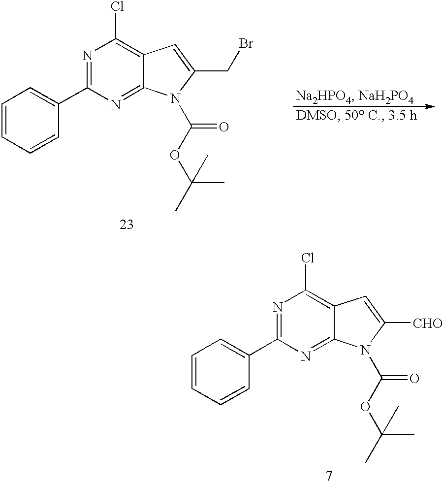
C1=CC=CC(C2=NC(Cl)=C3C(=N2)N(C(=O)OC(C)(C)C)C([CHO])=C3)=C1.C1=CC=CC(C2=NC(Cl)=C3C(=N2)N(C(=O)OC(C)(C)C)C(CBr)=C3)=C1
